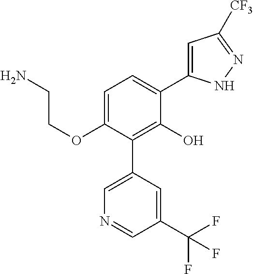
C1(OCCN)=CC=C(C2=CC([CF3])=NN2)C(O)=C1C1=CN=CC(C(F)(F)F)=C1
